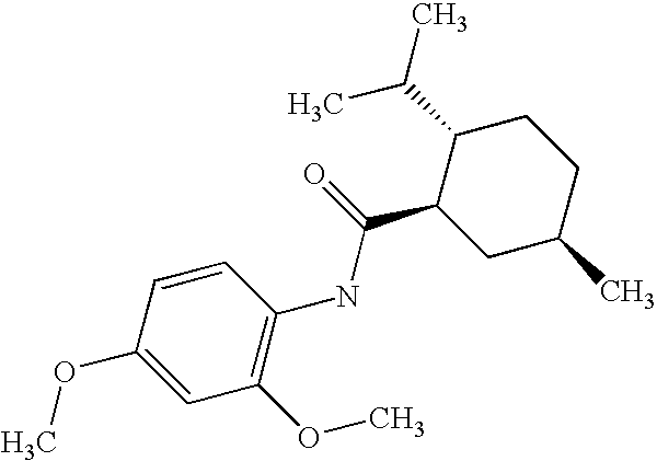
C1(NC(C2CC(C)CCC2C(C)C)=O)=C(OC)C=C(OC)C=C1
